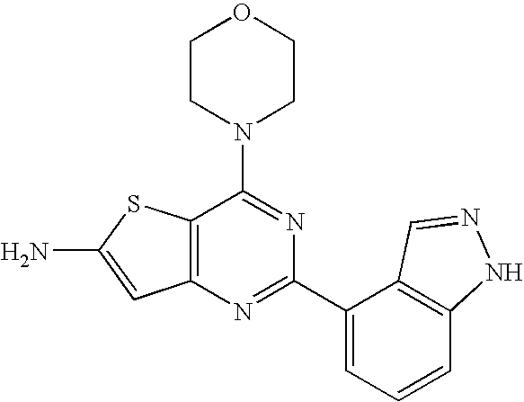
C1CN(C2=NC(C3=CC=CC4=C3C=NN4)=NC3=C2SC(N)=C3)CCO1
